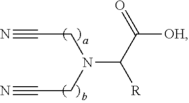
N(C(C(=O)[OH])[R])(CC#N)CC#N
